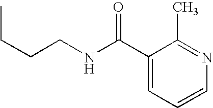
C1=C(C(=O)NCCCC)C(C)=NC=C1
